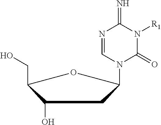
N1=CN(C2CC(O)C(CO)O2)C(=O)N([R1])C1=N
